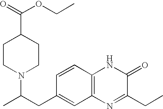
C1CN(C(CC2=CC3=C(C=C2)NC(=O)C(CC)=N3)C)CCC1C(=O)OCC
